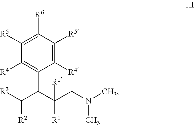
C1([R6])=C([R5])C([R4])=C(C(C(CN(C)C)([R1])[R1])C([R3])[R2])C([R4])=C1[R5]
